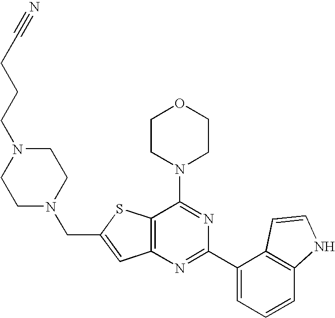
C12=C(N=C(C3=CC=CC4=C3C=CN4)N=C1N1CCOCC1)C=C(CN1CCN(CCCC#N)CC1)S2
